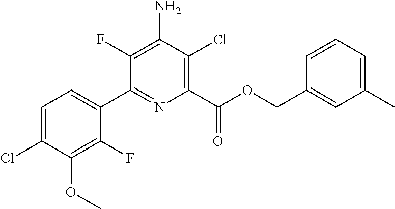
C1=C(Cl)C(OC)=C(F)C(C2=NC(C(OCC3=CC(C)=CC=C3)=O)=C(Cl)C(N)=C2F)=C1
